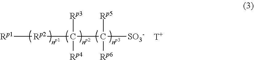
[Rp1][Rp2]C(C([SO3-])([Rp5])[Rp6])([Rp3])[Rp4].[T]
